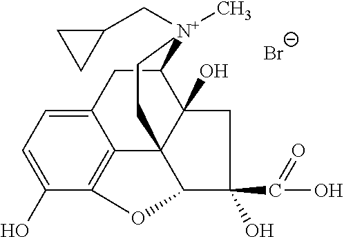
C1(O)=CC=C2C3=C1OC1C34C(O)(C(C2)[N+](CC2CC2)(C)CC4)CC1(O)C(=O)O.[Br-]
